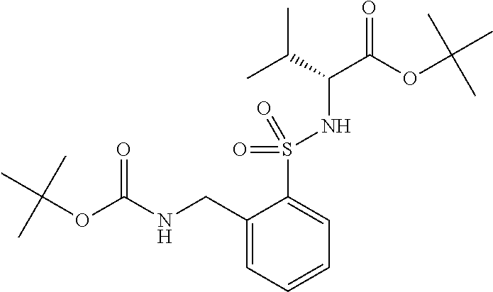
C1(CNC(OC(C)(C)C)=O)=CC=CC=C1S(=O)(NC(C(OC(C)(C)C)=O)C(C)C)=O
